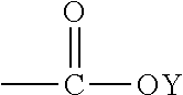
CC([OY])=O
